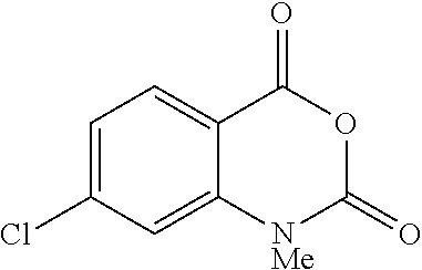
C1=C(Cl)C=C2C(=C1)C(=O)OC(=O)[NMe]2
